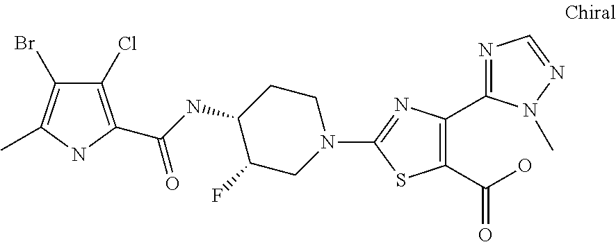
C1CC(NC(=O)C2=C(Cl)C(Br)=C(C)N2)C(F)CN1C1=NC(C2=NC=NN2C)=C(C(O)=O)S1
